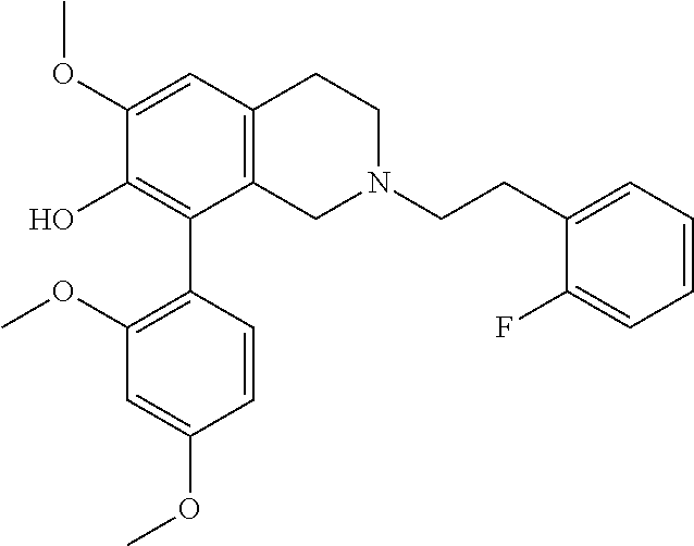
C12=C(C=C(OC)C(O)=C1C1=C(OC)C=C(OC)C=C1)CCN(CCC1=CC=CC=C1F)C2
